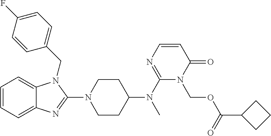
C1=CC=C2C(=C1)N(CC1=CC=C(F)C=C1)C(N1CCC(N(C3=NC=CC(=O)N3COC(=O)C3CCC3)C)CC1)=N2
